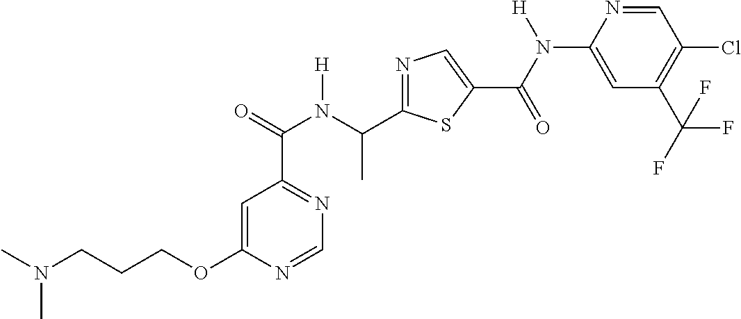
O(CCCN(C)C)C1=CC(C(=O)N(C(C2=NC=C(C(N([H])C3=CC(C(F)(F)F)=C(Cl)C=N3)=O)S2)C)[H])=NC=N1
